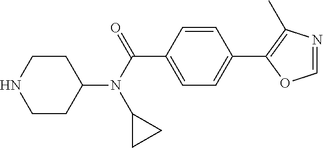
C1CC(N(C(C2=CC=C(C3=C(C)N=CO3)C=C2)=O)C2CC2)CCN1
